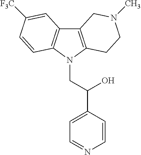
C12=C(N(CC(C3=CC=NC=C3)O)C3=C1C=C([F3C])C=C3)CCN(C)C2
